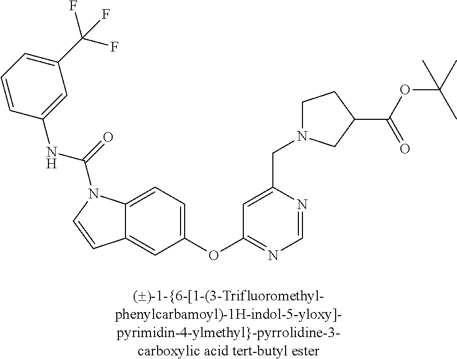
C1=CC(NC(=O)N2C3=CC=C(OC4=NC=NC(CN5CCC(C(OC(C)(C)C)=O)C5)=C4)C=C3C=C2)=CC(C(F)(F)F)=C1
